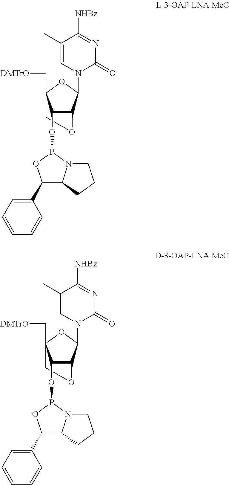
C1C2(C[DMTrO])OC(N3C=C(C)C([NHBz])=NC3=O)C(C2OP2OC(C3=CC=CC=C3)C3N2CCC3)O1.C1C2(C[DMTrO])OC(N3C=C(C)C([NHBz])=NC3=O)C(C2OP2OC(C3=CC=CC=C3)C3N2CCC3)O1
